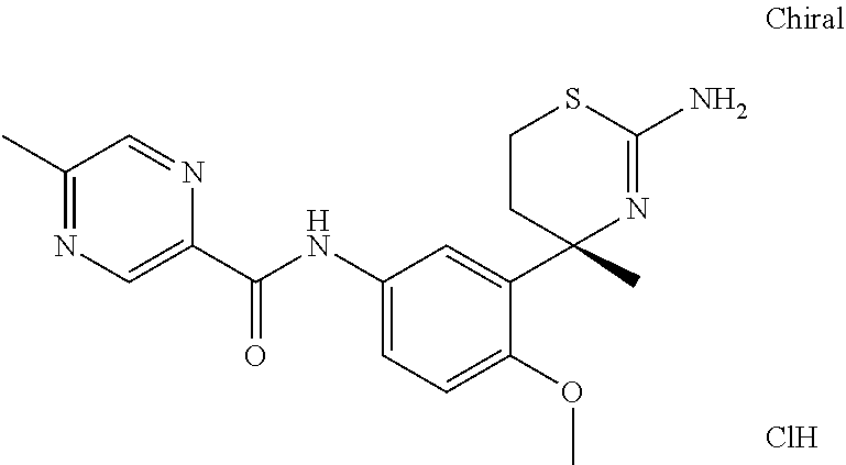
N1=CC(C)=NC=C1C(NC1=CC=C(OC)C(C2(C)N=C(N)SCC2)=C1)=O.Cl
